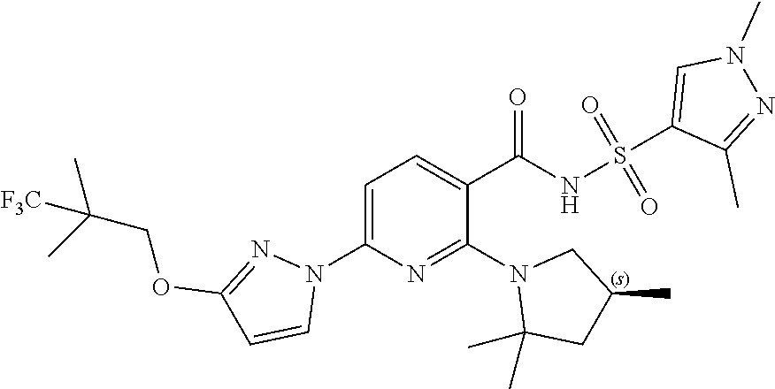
C1=C(N2N=C(OCC(C)(C)[F3C])C=C2)N=C(N2C(C)(C)CC(C)C2)C(C(NS(=O)(=O)C2=CN(C)N=C2C)=O)=C1
